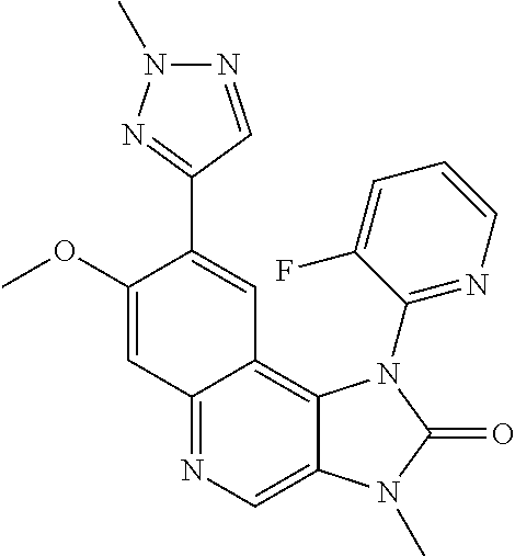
C12=NC=C3C(=C1C=C(C1=NN(C)N=C1)C(OC)=C2)N(C1=NC=CC=C1F)C(=O)N3C
